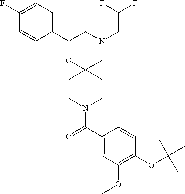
N1(CC(F)F)CC2(OC(C3=CC=C(F)C=C3)C1)CCN(C(C1=CC(OC)=C(OC(C)(C)C)C=C1)=O)CC2
